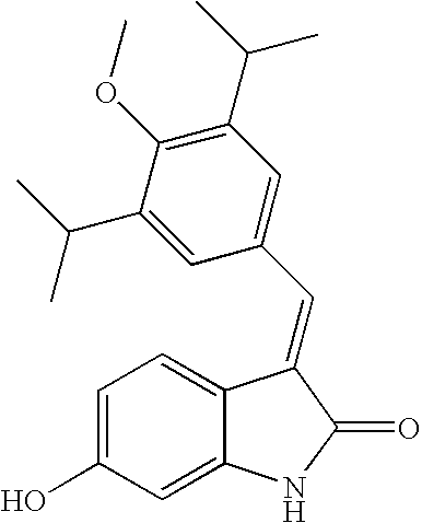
C1=C(O)C=C2C(=C1)C(=CC1=CC(C(C)C)=C(OC)C(C(C)C)=C1)C(=O)N2
